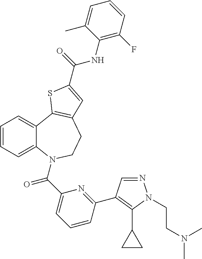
N1=CC(C2=NC(C(=O)N3C4=CC=CC=C4C4=C(CC3)C=C(C(=O)NC3=C(F)C=CC=C3C)S4)=CC=C2)=C(C2CC2)N1CCN(C)C
